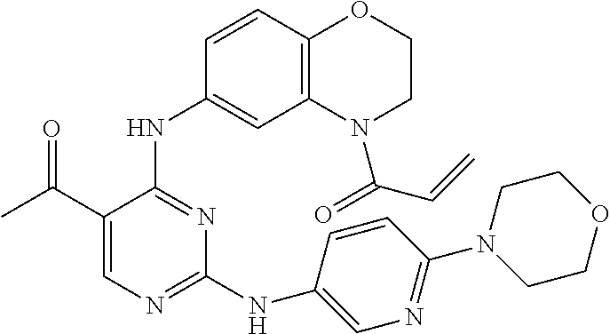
C1(C(C)=O)=CN=C(NC2=CN=C(N3CCOCC3)C=C2)N=C1NC1=CC2=C(C=C1)OCCN2C(=O)C=C
